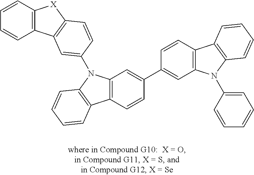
C1=CC2=C(C=C1)C1=C([X]2)C=CC(N2C3=C(C4=C2C=CC=C4)C=CC(C2=CC4=C(C=C2)C2=C(N4C4=CC=CC=C4)C=CC=C2)=C3)=C1
